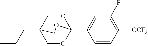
O1CC2(CCC)COC1(C1=CC(F)=C([OCF3])C=C1)OC2
